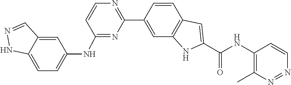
C1=CC2=C(C=C1C1=NC=CC(NC3=CC=C4NN=CC4=C3)=N1)NC(C(=O)NC1=C(C)N=NC=C1)=C2
